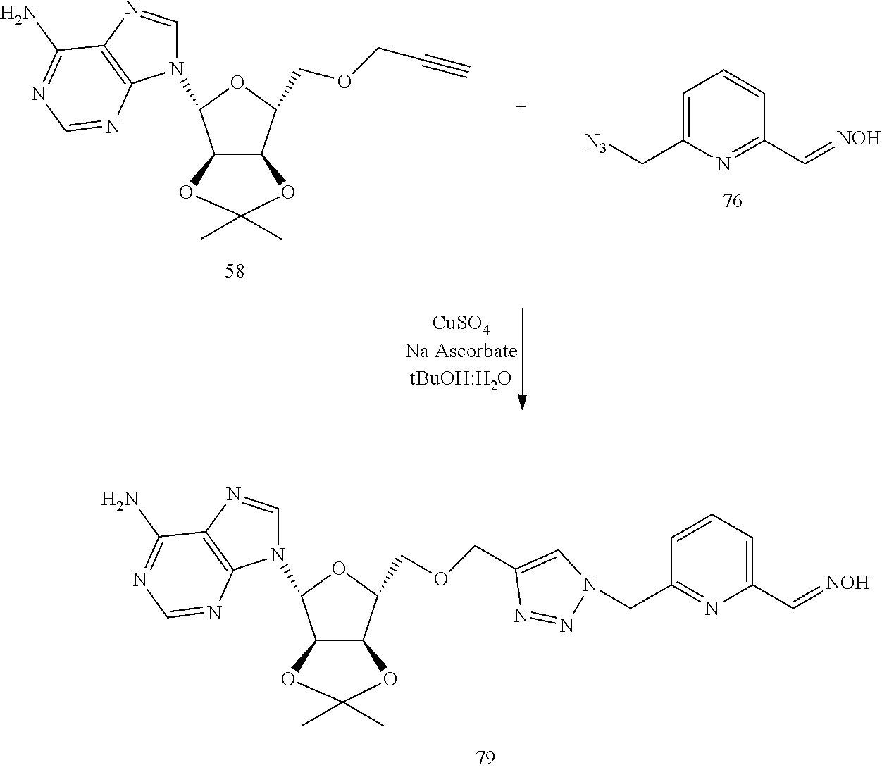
C1=C(C[N3])N=C(C=[NOH])C=C1.N1(C2C3C(C(COCC#C)O2)OC(C)(C)O3)C=NC2=C1N=CN=C2N.N1(C2C3C(C(COCC4=CN(CC5=NC(C=[NOH])=CC=C5)N=N4)O2)OC(C)(C)O3)C=NC2=C1N=CN=C2N
